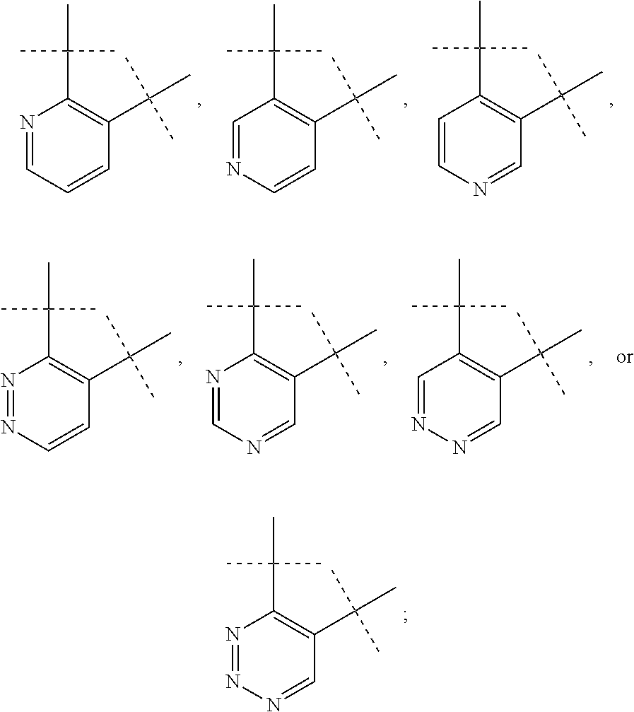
N1=NN=CC(C(C)(C)C)=C1C(C)(C)C.N1=CC=CC(C(C)(C)C)=C1C(C)(C)C.C1=NC=CC(C(C)(C)C)=C1C(C)(C)C.C1=CN=CC(C(C)(C)C)=C1C(C)(C)C.N1=CN=CC(C(C)(C)C)=C1C(C)(C)C.N1=NC=CC(C(C)(C)C)=C1C(C)(C)C.C1=NN=CC(C(C)(C)C)=C1C(C)(C)C
